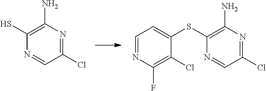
C1(N)=C(S)N=CC(Cl)=N1.C1=NC(F)=C(Cl)C(SC2=C(N)N=C(Cl)C=N2)=C1
